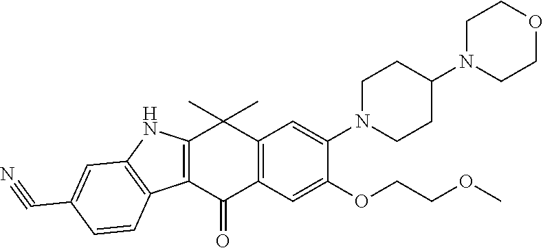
C12=C(C(=O)C3=C(C1(C)C)C=C(N1CCC(N4CCOCC4)CC1)C(OCCOC)=C3)C1=C(N2)C=C(C#N)C=C1
